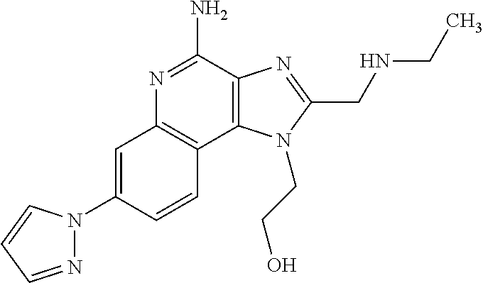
C1=C(N2N=CC=C2)C=CC2=C1N=C(N)C1=C2N(CCO)C(CNCC)=N1
